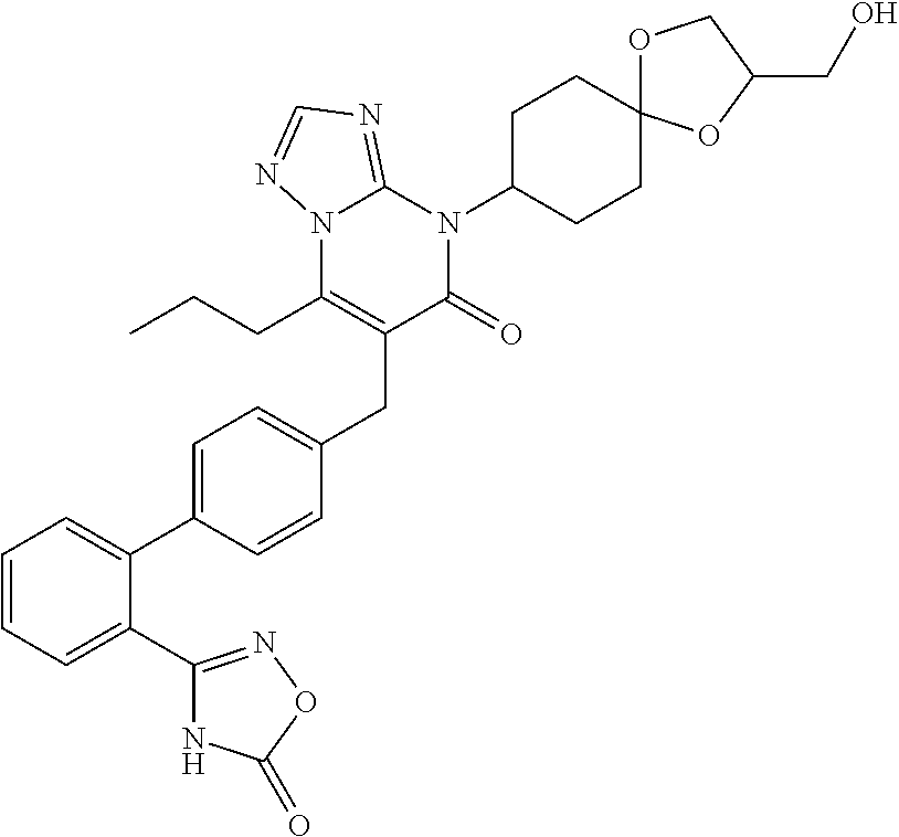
C1=CC=C(C2=NOC(=O)N2)C(C2=CC=C(CC3=C(CCC)N4C(=NC=N4)N(C4CCC5(CC4)OCC(CO)O5)C3=O)C=C2)=C1
